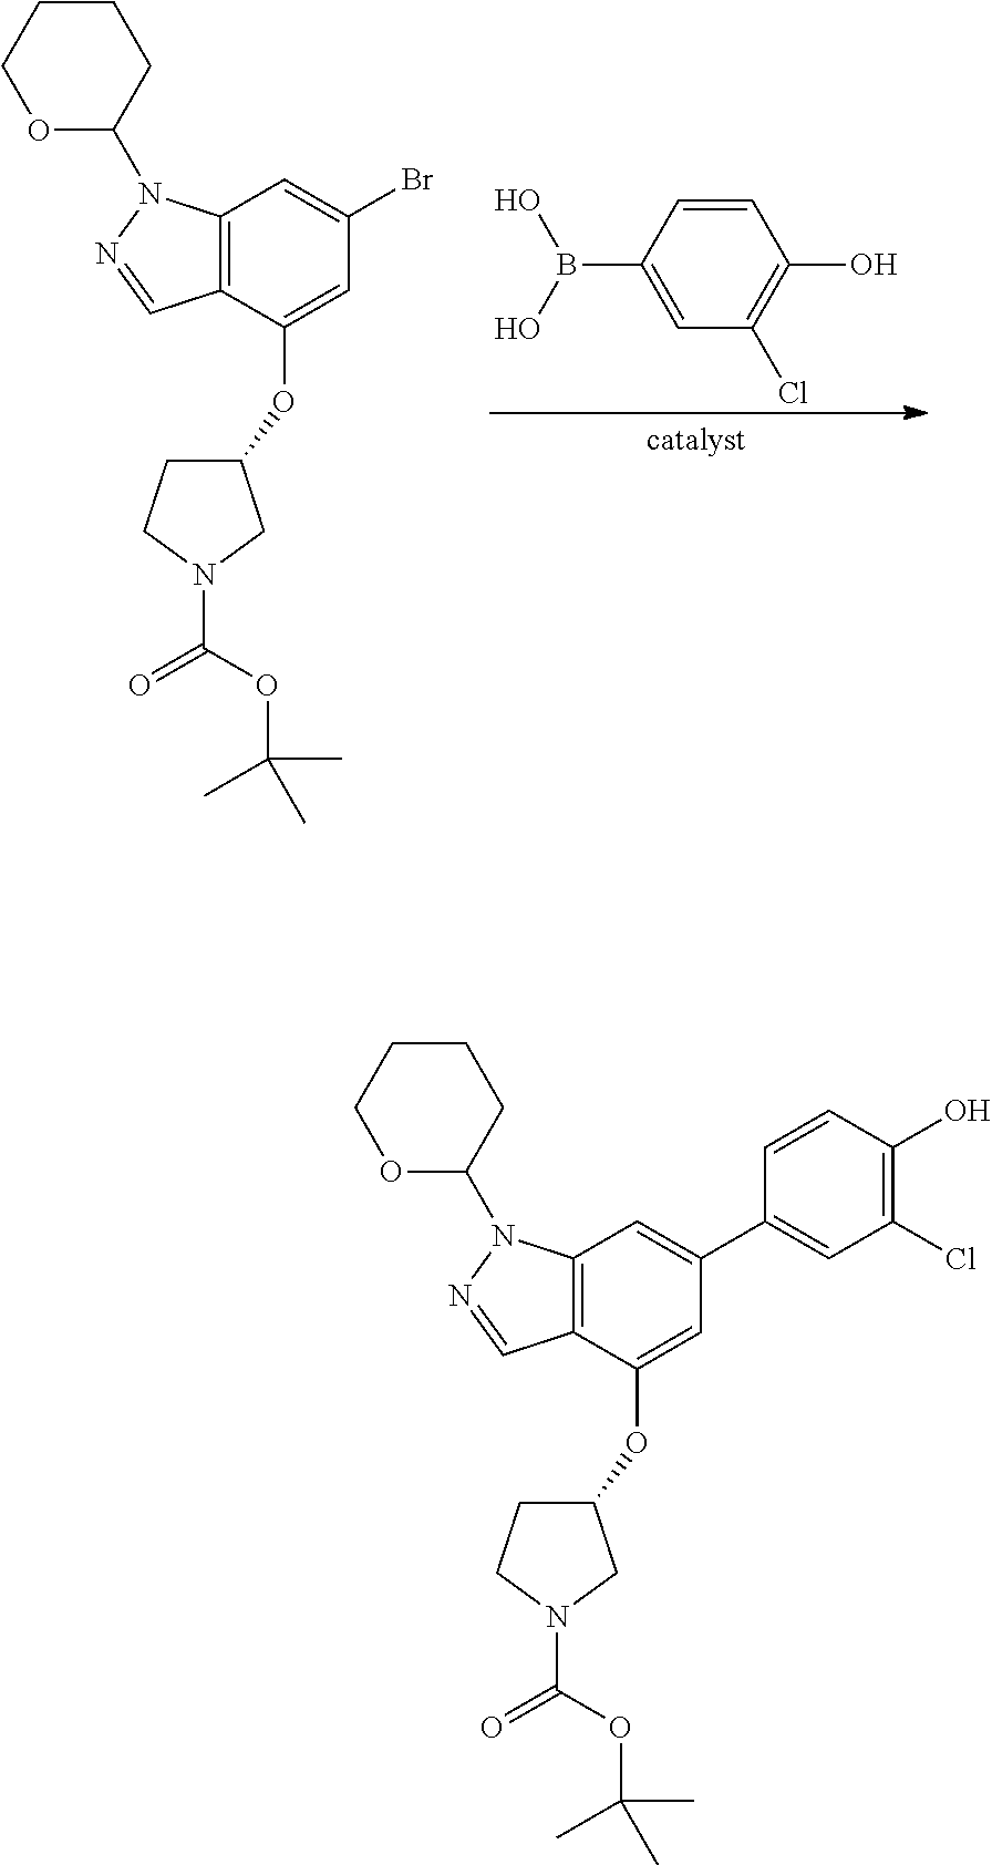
C1=C(B(O)O)C=CC(O)=C1Cl.O1C(N2C3=C(C(OC4CCN(C(=O)OC(C)(C)C)C4)=CC(Br)=C3)C=N2)CCCC1.O1C(N2C3=C(C(OC4CCN(C(=O)OC(C)(C)C)C4)=CC(C4=CC(Cl)=C(O)C=C4)=C3)C=N2)CCCC1
